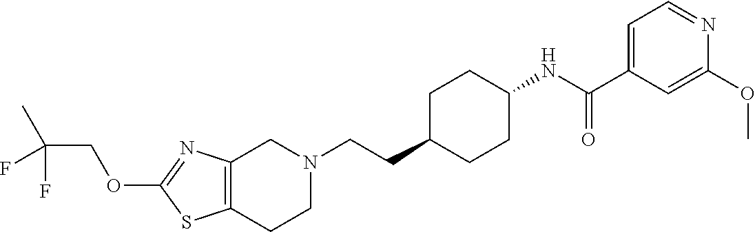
C12=C(CCN(CCC3CCC(NC(C4=CC=NC(OC)=C4)=O)CC3)C1)SC(OCC(C)(F)F)=N2
